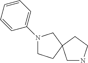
C1=CC=CC(N2CCC3(CNCC3)C2)=C1
